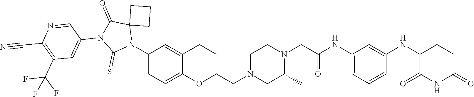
C1=C(NC(CN2CCN(CCOC3=CC=C(N4C5(C(=O)N(C6=CC(C(F)(F)F)=C(C#N)N=C6)C4=S)CCC5)C=C3CC)CC2C)=O)C=C(NC2C(=O)NC(=O)CC2)C=C1
